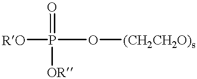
P(O[(CH2CH2O)s])(=O)([RO])[OR]
